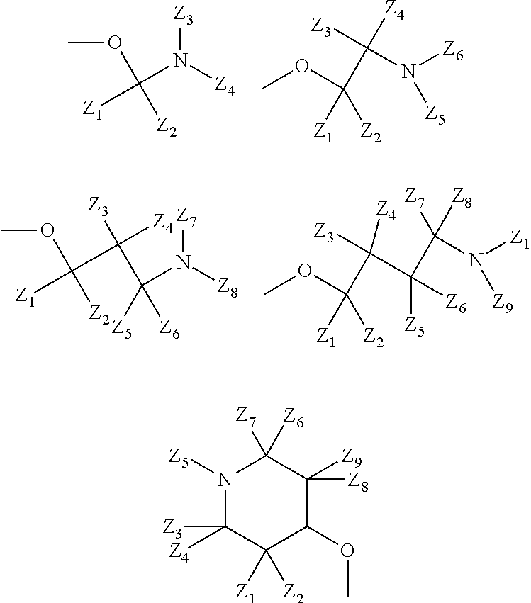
C([Z2])([Z1])(OC)N([Z4])[Z3].COC(C([Z4])([Z3])N([Z6])[Z5])([Z1])[Z2].COC([Z2])([Z1])C(C(N([Z8])[Z7])([Z5])[Z6])([Z3])[Z4].COC(C([Z4])([Z3])C([Z6])([Z5])C([Z8])([Z7])N([Z1])[Z9])([Z1])[Z2].N1([Z5])C([Z4])([Z3])C([Z1])([Z2])C(OC)C([Z9])([Z8])C1([Z7])[Z6]
